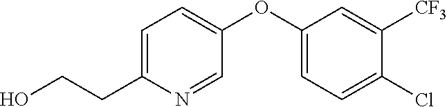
C1(OC2=CC=C(Cl)C([CF3])=C2)=CC=C(CCO)N=C1
